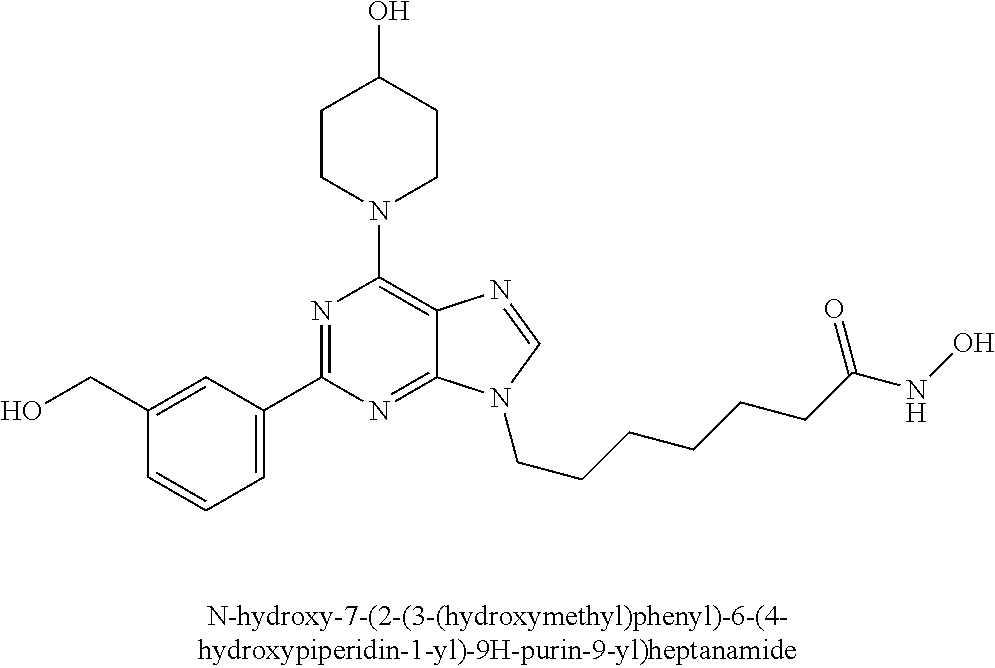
C1(CO)=CC(C2=NC(N3CCC(O)CC3)=C3C(=N2)N(CCCCCCC(NO)=O)C=N3)=CC=C1
